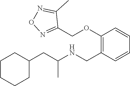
C1(CC(NCC2=C(OCC3=NON=C3C)C=CC=C2)C)CCCCC1
